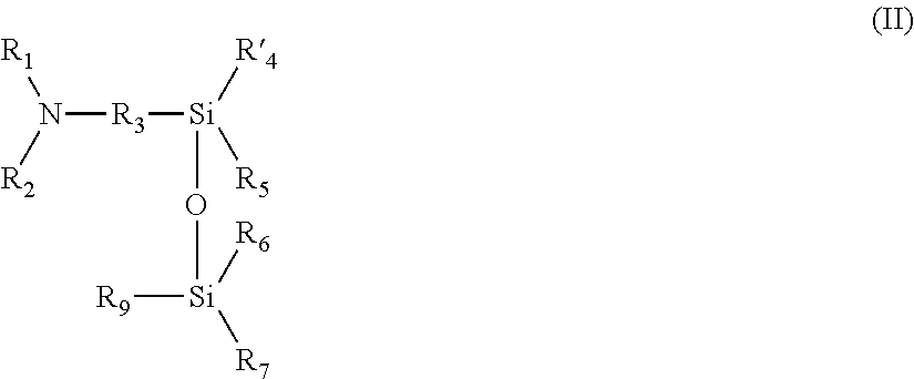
N([R3][Si]([R4])([R5])O[Si]([R9])([R6])[R7])([R1])[R2]
